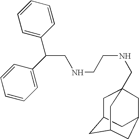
C(CNCCNCC12CC3CC(C1)CC(C3)C2)(C1=CC=CC=C1)C1=CC=CC=C1
